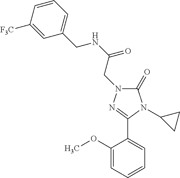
C1(C2=NN(CC(NCC3=CC=CC([F3C])=C3)=O)C(=O)N2C2CC2)=CC=CC=C1OC
